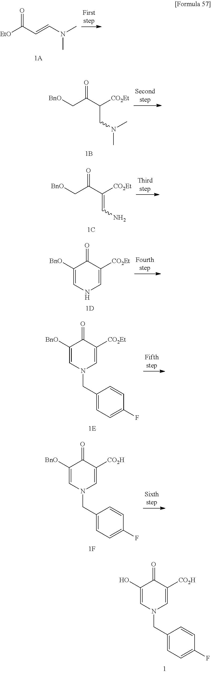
[EtO]C(C=CN(C)C)=O.[BnO]CC(C([CO2Et])CN(C)C)=O.[BnO]CC(C([CO2Et])=CN)=O.C1([BnO])=CNC=C([CO2Et])C1=O.C1([BnO])=CN(CC2=CC=C(F)C=C2)C=C([CO2Et])C1=O.C1(O)=CN(CC2=CC=C(F)C=C2)C=C([CO2H])C1=O.C1([BnO])=CN(CC2=CC=C(F)C=C2)C=C([CO2H])C1=O
